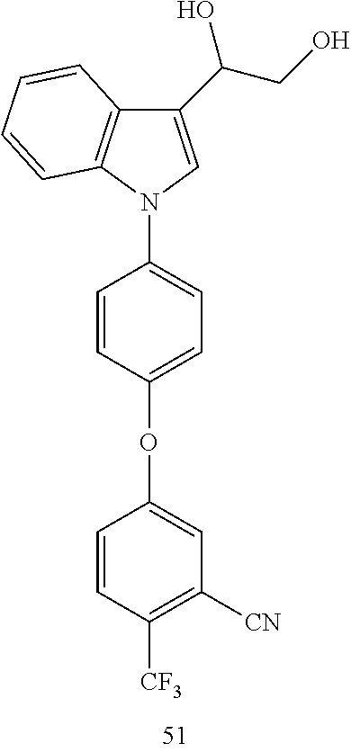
C1=CC(OC2=CC([CN])=C([CF3])C=C2)=CC=C1N1C=C(C(O)CO)C2=C1C=CC=C2
